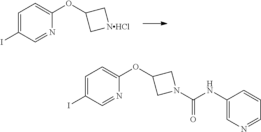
IC1=CC=C(OC2C[NHCl]C2)N=C1.IC1=CC=C(OC2CN(C(NC3=CN=CC=C3)=O)C2)N=C1
